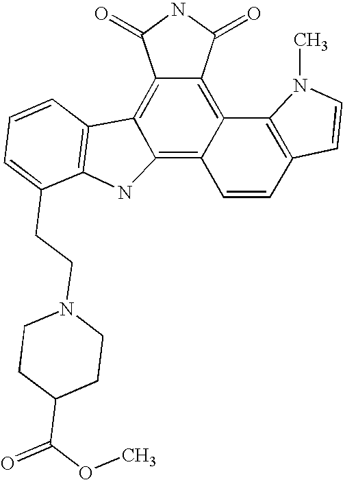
C12=C3NC4=C(C=CC=C4CCN4CCC(C(=O)OC)CC4)C3=C3C(=C1C1=C(C=C2)C=CN1C)C(=O)NC3=O
